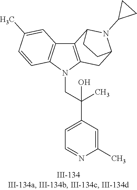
N1(CC(C2=CC=NC(C)=C2)(C)O)C2=C(C3=C1C=CC(C)=C3)C1N(C3CC3)C(C2)CC1
